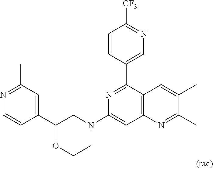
C1(C2=CC(C)=NC=C2)OCCN(C2=CC3=C(C(C4=CN=C([CF3])C=C4)=N2)C=C(C)C(C)=N3)C1
